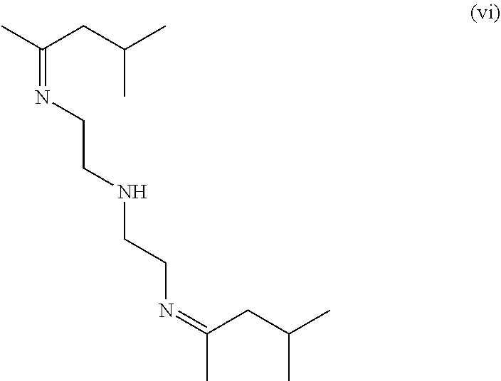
CC(CC(C)C)=NCCNCCN=C(C)CC(C)C
